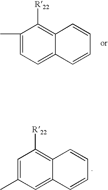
C1(C)=CC=C2C(=C1[R22])C=CC=C2.C1=C(C)C=C2C(=C1[R22])C=CC=C2
